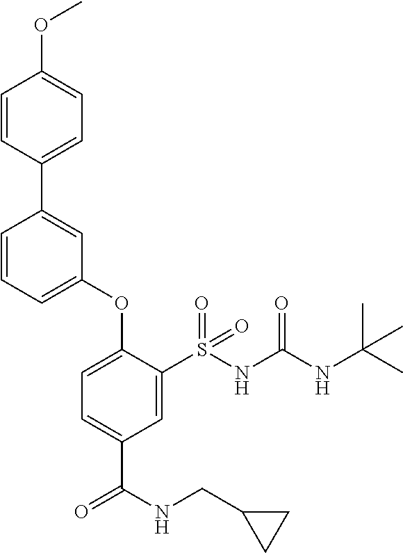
C1=CC(C2=CC(OC3=CC=C(C(=O)NCC4CC4)C=C3S(NC(NC(C)(C)C)=O)(=O)=O)=CC=C2)=CC=C1OC
